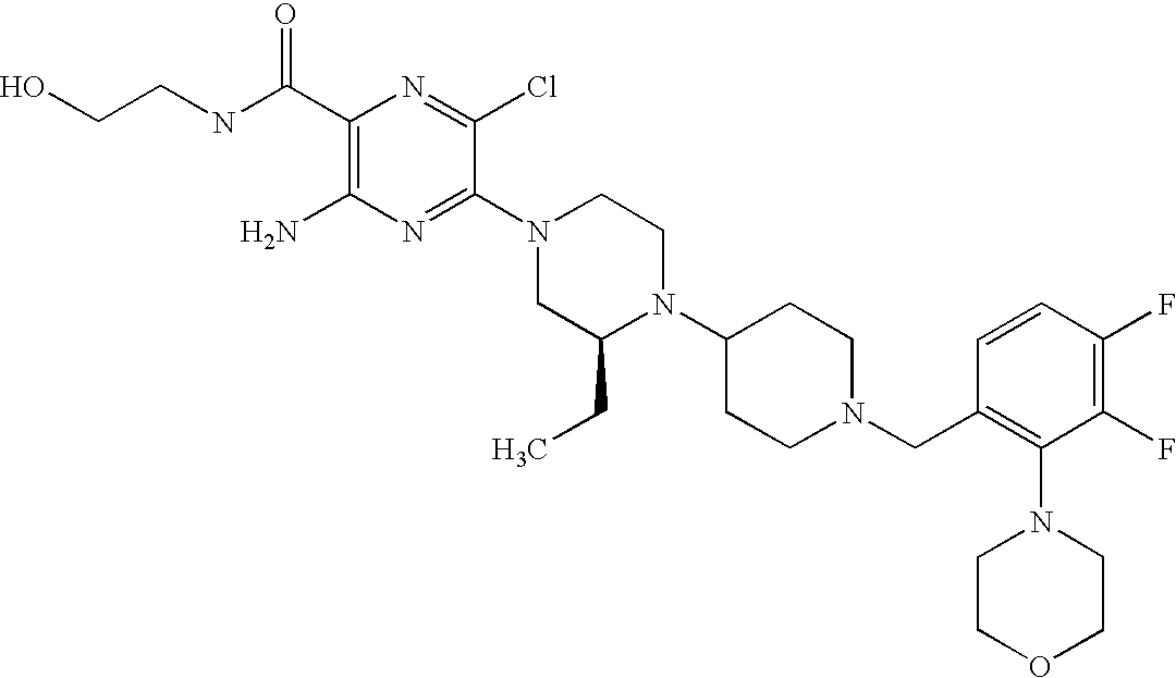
C1(C(NCCO)=O)=C(N)N=C(N2CC(CC)N(C3CCN(CC4=C(N5CCOCC5)C(F)=C(F)C=C4)CC3)CC2)C(Cl)=N1
